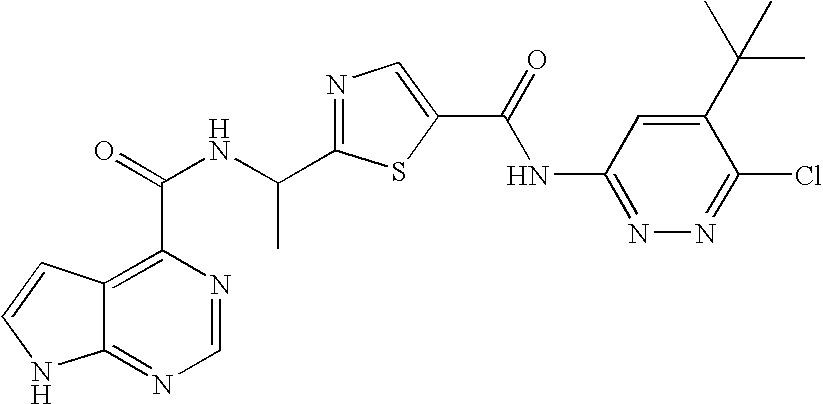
C12=NC=NC(C(NC(C3=NC=C(C(=O)NC4=NN=C(Cl)C(C(C)(C)C)=C4)S3)C)=O)=C1C=CN2
